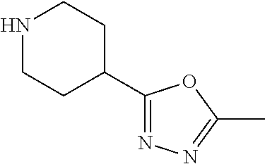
C1(C2=NN=C(C)O2)CCNCC1
